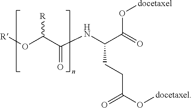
[R]OC(C(=O)NC(C(=O)O[docetaxel])CCC(=O)O[docetaxel])[R]
